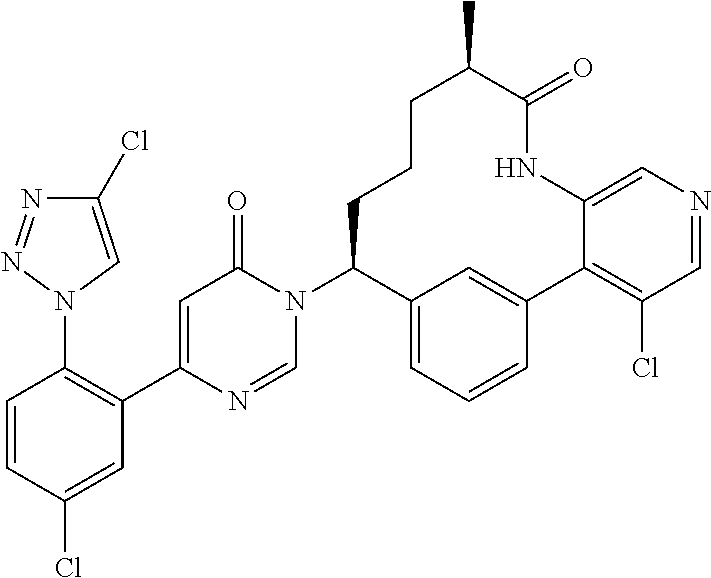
C1=CC(Cl)=CC(C2=CC(=O)N(C3C4=CC=CC(=C4)C4=C(Cl)C=NC=C4NC(=O)C(C)CCC3)C=N2)=C1N1C=C(Cl)N=N1
